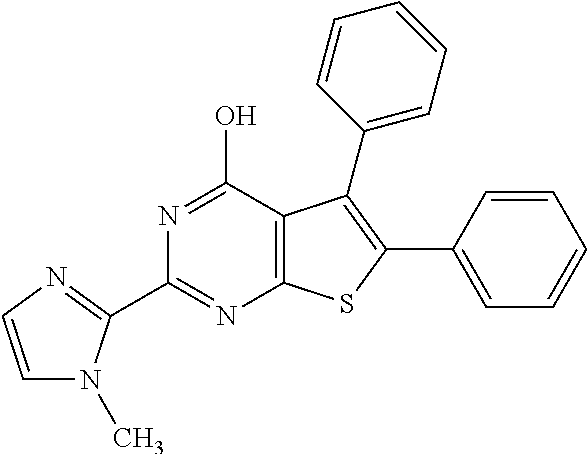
C1(C2=NC=CN2C)=NC2=C(C(O)=N1)C(C1=CC=CC=C1)=C(C1=CC=CC=C1)S2
